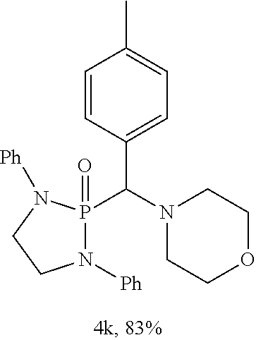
N1([Ph])P(C(N2CCOCC2)C2=CC=C(C)C=C2)(=O)N([Ph])CC1
